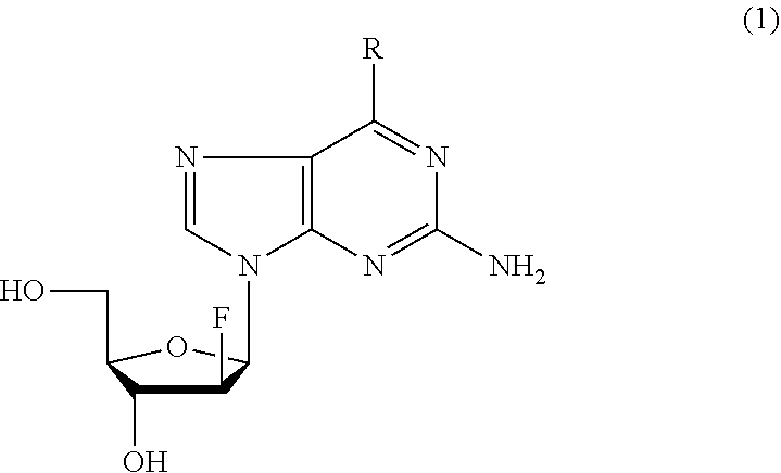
C1(F)C(O)C(CO)OC1N1C=NC2=C1N=C(N)N=C2[R]
